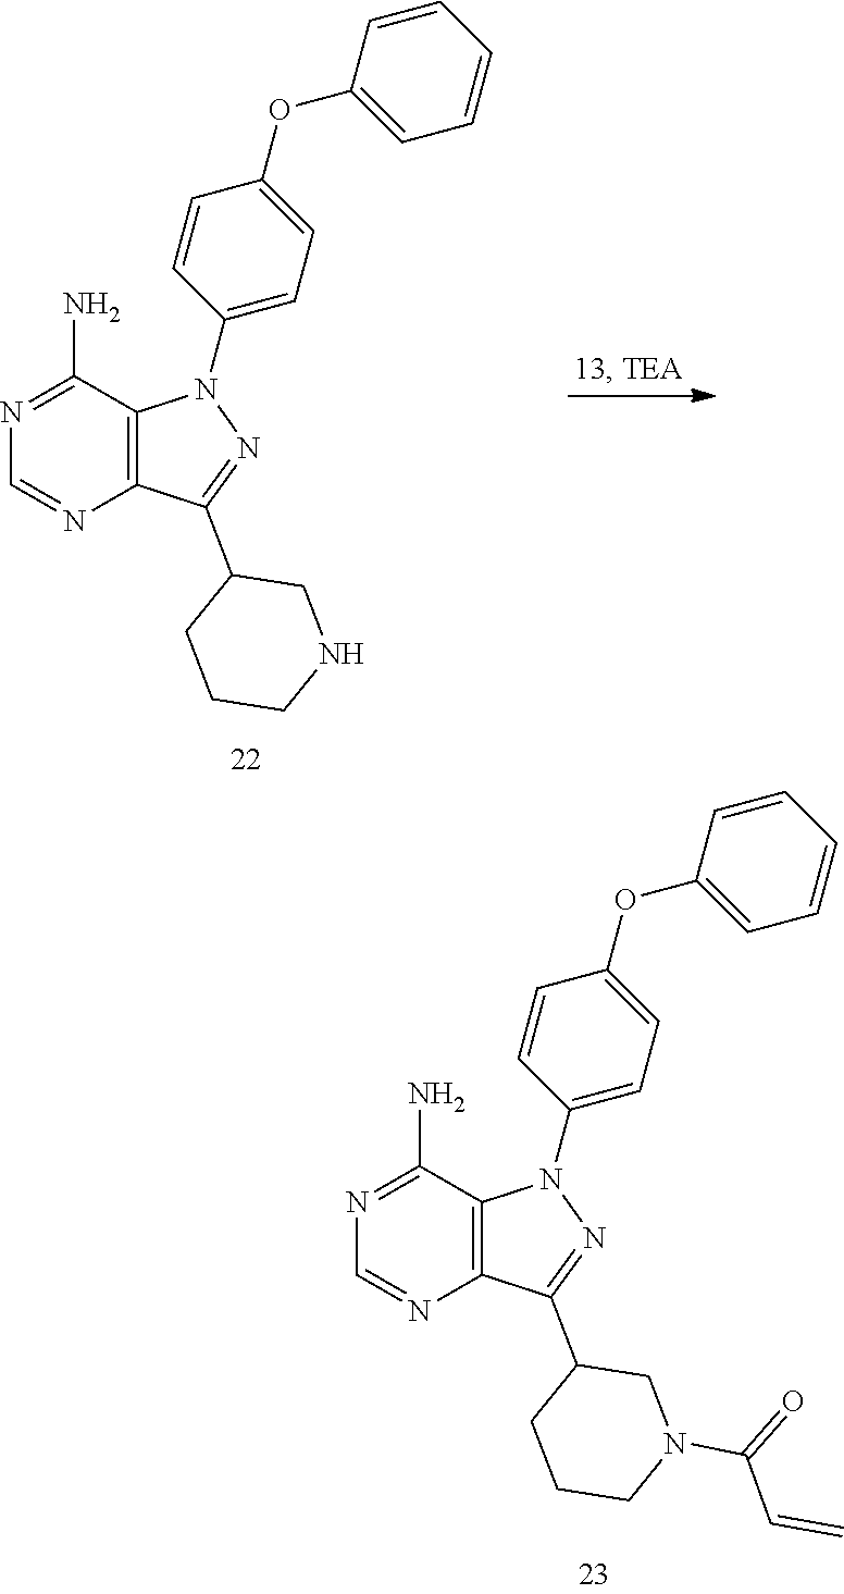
C1=CC(OC2=CC=C(N3C4=C(C(C5CCCN(C(=O)C=C)C5)=N3)N=CN=C4N)C=C2)=CC=C1.C1=CC(OC2=CC=C(N3C4=C(C(C5CCCNC5)=N3)N=CN=C4N)C=C2)=CC=C1
